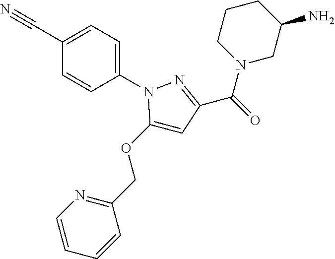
C1(C#N)=CC=C(N2C(OCC3=NC=CC=C3)=CC(C(N3CC(N)CCC3)=O)=N2)C=C1
